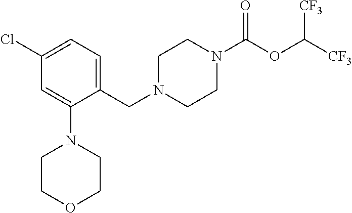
C1N(CC2=CC=C(Cl)C=C2N2CCOCC2)CCN(C(OC([CF3])[CF3])=O)C1
